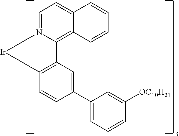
C12=C([Ir]N3=CC=C4C(=C13)C=CC=C4)C=CC(C1=CC=CC([OC10H21])=C1)=C2
